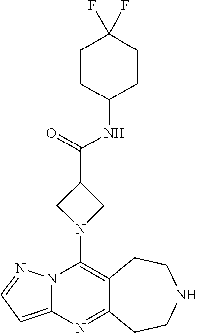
C12=C(N3CC(C(=O)NC4CCC(F)(F)CC4)C3)N3C(=CC=N3)N=C1CCNCC2
